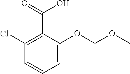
C1=C(OCOC)C(C(=O)O)=C(Cl)C=C1
